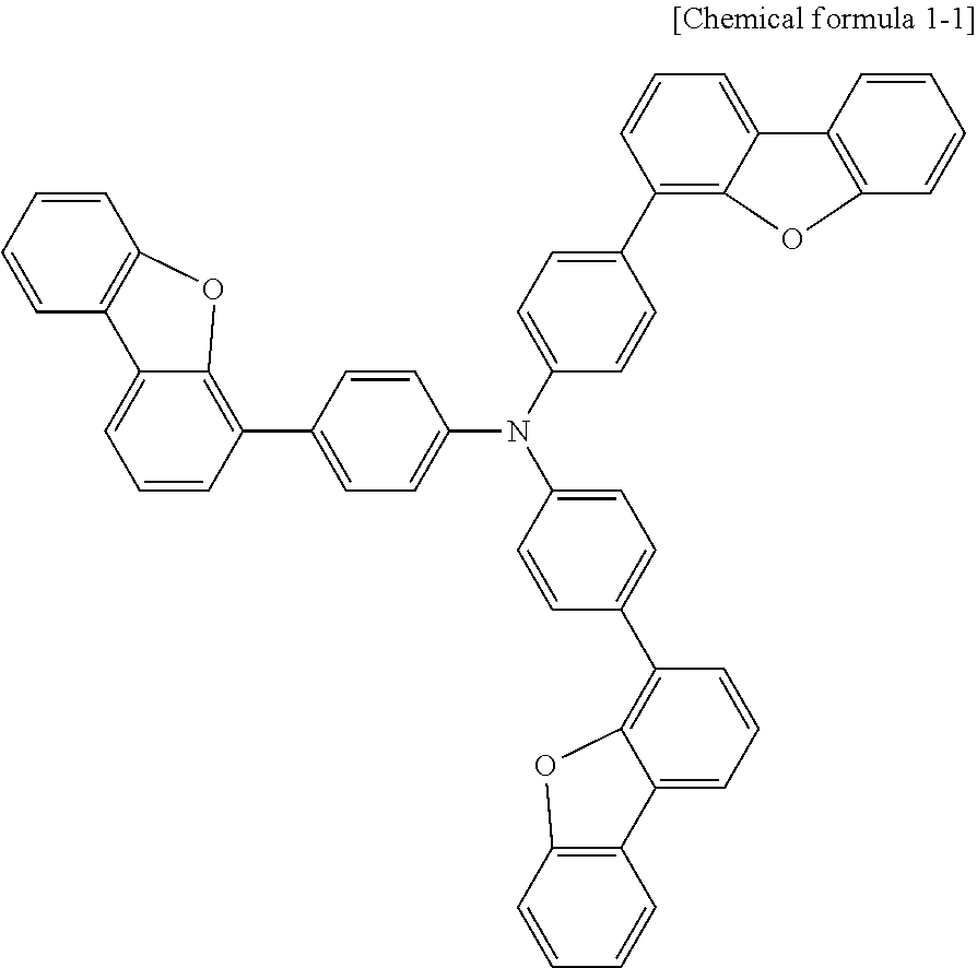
C1=CC=CC2=C1OC1=C(C3=CC=C(N(C4=CC=C(C5=C6C(=CC=C5)C5=C(C=CC=C5)O6)C=C4)C4=CC=C(C5=C6C(=CC=C5)C5=C(C=CC=C5)O6)C=C4)C=C3)C=CC=C21
